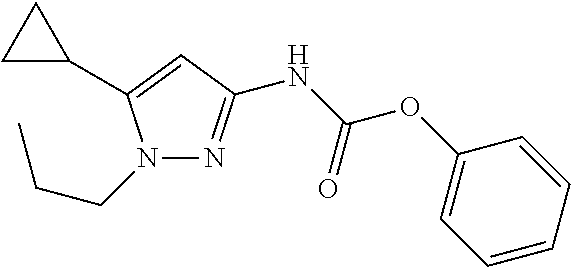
N1(CCC)N=C(NC(OC2=CC=CC=C2)=O)C=C1C1CC1
